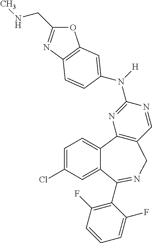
N([H])(C1=NC2=C(C=N1)CN=C(C1=C(F)C=CC=C1F)C1=CC(Cl)=CC=C21)C1=CC2=C(N=C(CNC)O2)C=C1
